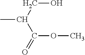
C(OC)(C(CO)C)=O
